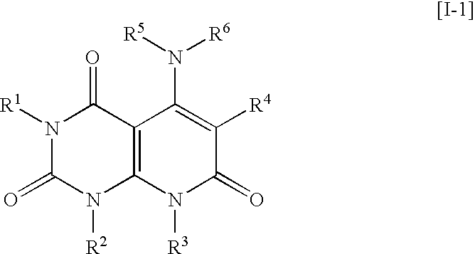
[R2]N1C2=C(C(=O)N([R1])C1=O)C(N([R5])[R6])=C([R4])C(=O)N2[R3]
